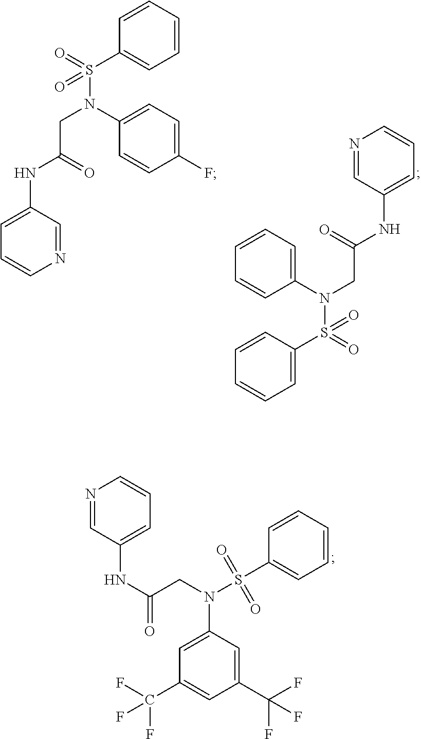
N1=CC(NC(=O)CN(C2=CC=CC=C2)S(=O)(=O)C2=CC=CC=C2)=CC=C1.N1=CC(NC(=O)CN(C2=CC=C(F)C=C2)S(=O)(=O)C2=CC=CC=C2)=CC=C1.C1(C(F)(F)F)=CC(N(S(C2=CC=CC=C2)(=O)=O)CC(NC2=CC=CN=C2)=O)=CC(C(F)(F)F)=C1
